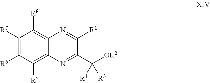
C1([R7])=C([R6])C([R5])=C2C(=C1[R8])N=C([R1])C(C([OR2])([R3])[R4])=N2
